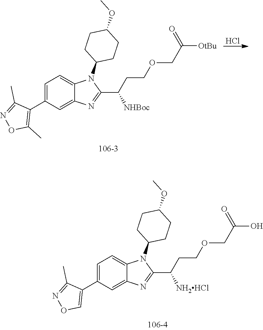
C1=C(C2=C(C)ON=C2C)C=C2C(=C1)N(C1CCC(OC)CC1)C(C(CCOCC([OtBu])=O)[NHBoc])=N2.Cl.C1=C(C2=CON=C2C)C=C2C(=C1)N(C1CCC(OC)CC1)C(C(CCOCC(O)=O)[NH2HCl])=N2
